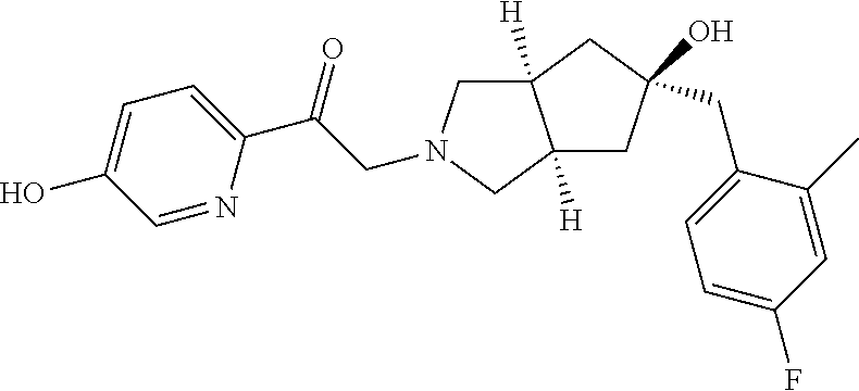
C12([H])CN(CC(C3=CC=C(O)C=N3)=O)CC1([H])CC(O)(CC1=CC=C(F)C=C1C)C2
